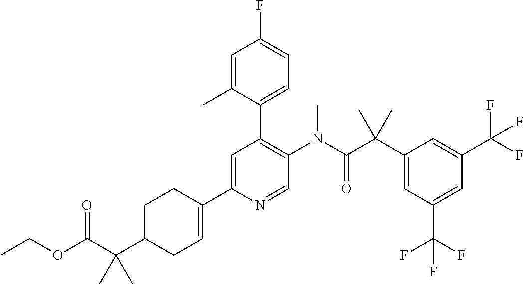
C1CC(C2=CC(C3=CC=C(F)C=C3C)=C(N(C(C(C3=CC(C(F)(F)F)=CC(C(F)(F)F)=C3)(C)C)=O)C)C=N2)=CCC1C(C(=O)OCC)(C)C
